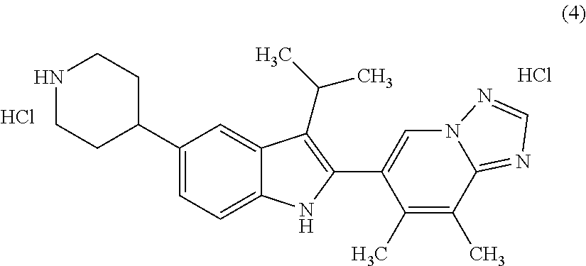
Cl.C1(C2CCNCC2)=CC=C2C(=C1)C(C(C)C)=C(C1=CN3C(=NC=N3)C(C)=C1C)N2.Cl
